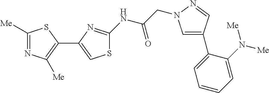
C1([Me])=NC([Me])=C(C2=CSC(NC(CN3C=C(C4=CC=CC=C4N([Me])[Me])C=N3)=O)=N2)S1
